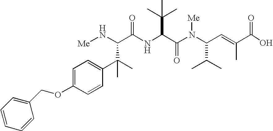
C(NC(C(N(C(C=C(C(O)=O)C)C(C)C)[Me])=O)C(C)(C)C)(=O)C(C(C)(C1=CC=C(OCC2=CC=CC=C2)C=C1)C)N[Me]
